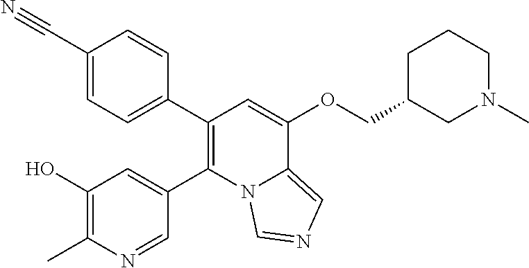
C1(C2=CC=C(C#N)C=C2)=C(C2=CC(O)=C(C)N=C2)N2C(=CN=C2)C(OCC2CN(C)CCC2)=C1
